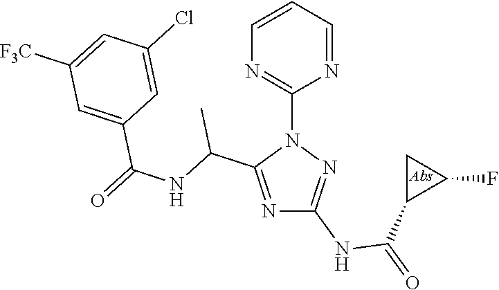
N1=C(C(NC(=O)C2=CC([F3C])=CC(Cl)=C2)C)N(C2=NC=CC=N2)N=C1NC(=O)C1C(F)C1
